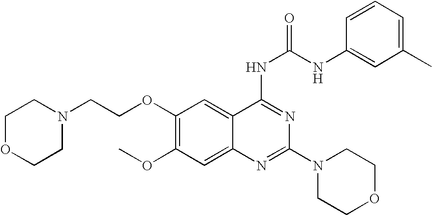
C1(OCCN2CCOCC2)=C(OC)C=C2C(=C1)C(NC(=O)NC1=CC(C)=CC=C1)=NC(N1CCOCC1)=N2
